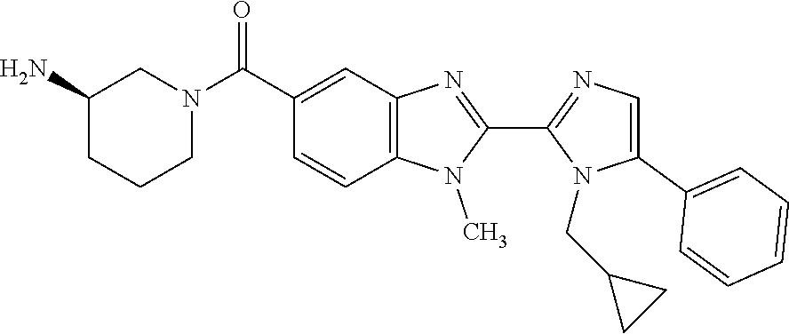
C1=C(C2=CC=CC=C2)N(CC2CC2)C(C2=NC3=C(N2C)C=CC(C(N2CCCC(N)C2)=O)=C3)=N1
